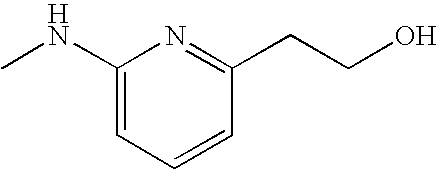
C1(NC)=CC=CC(CCO)=N1
